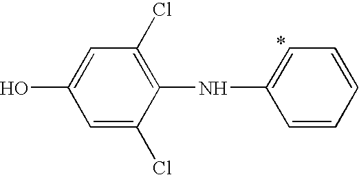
C1=C(O)C=C(Cl)C(NC2=CC=CC=C2)=C1Cl
